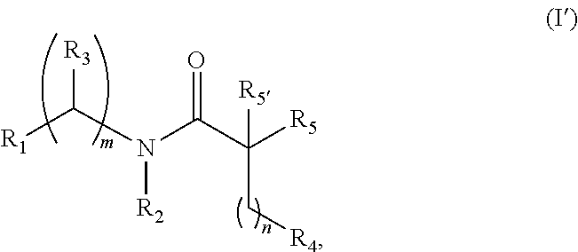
[R3]C(N(C(C([R5])(C[R4])[R5])=O)[R2])[R1]
